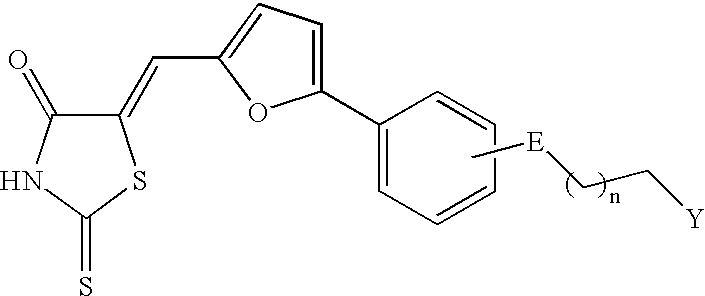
C1(=CC2=CC=C(C3=CC=CC=C3)O2)C(=O)NC(=S)S1.C(C[Y])[E]C
